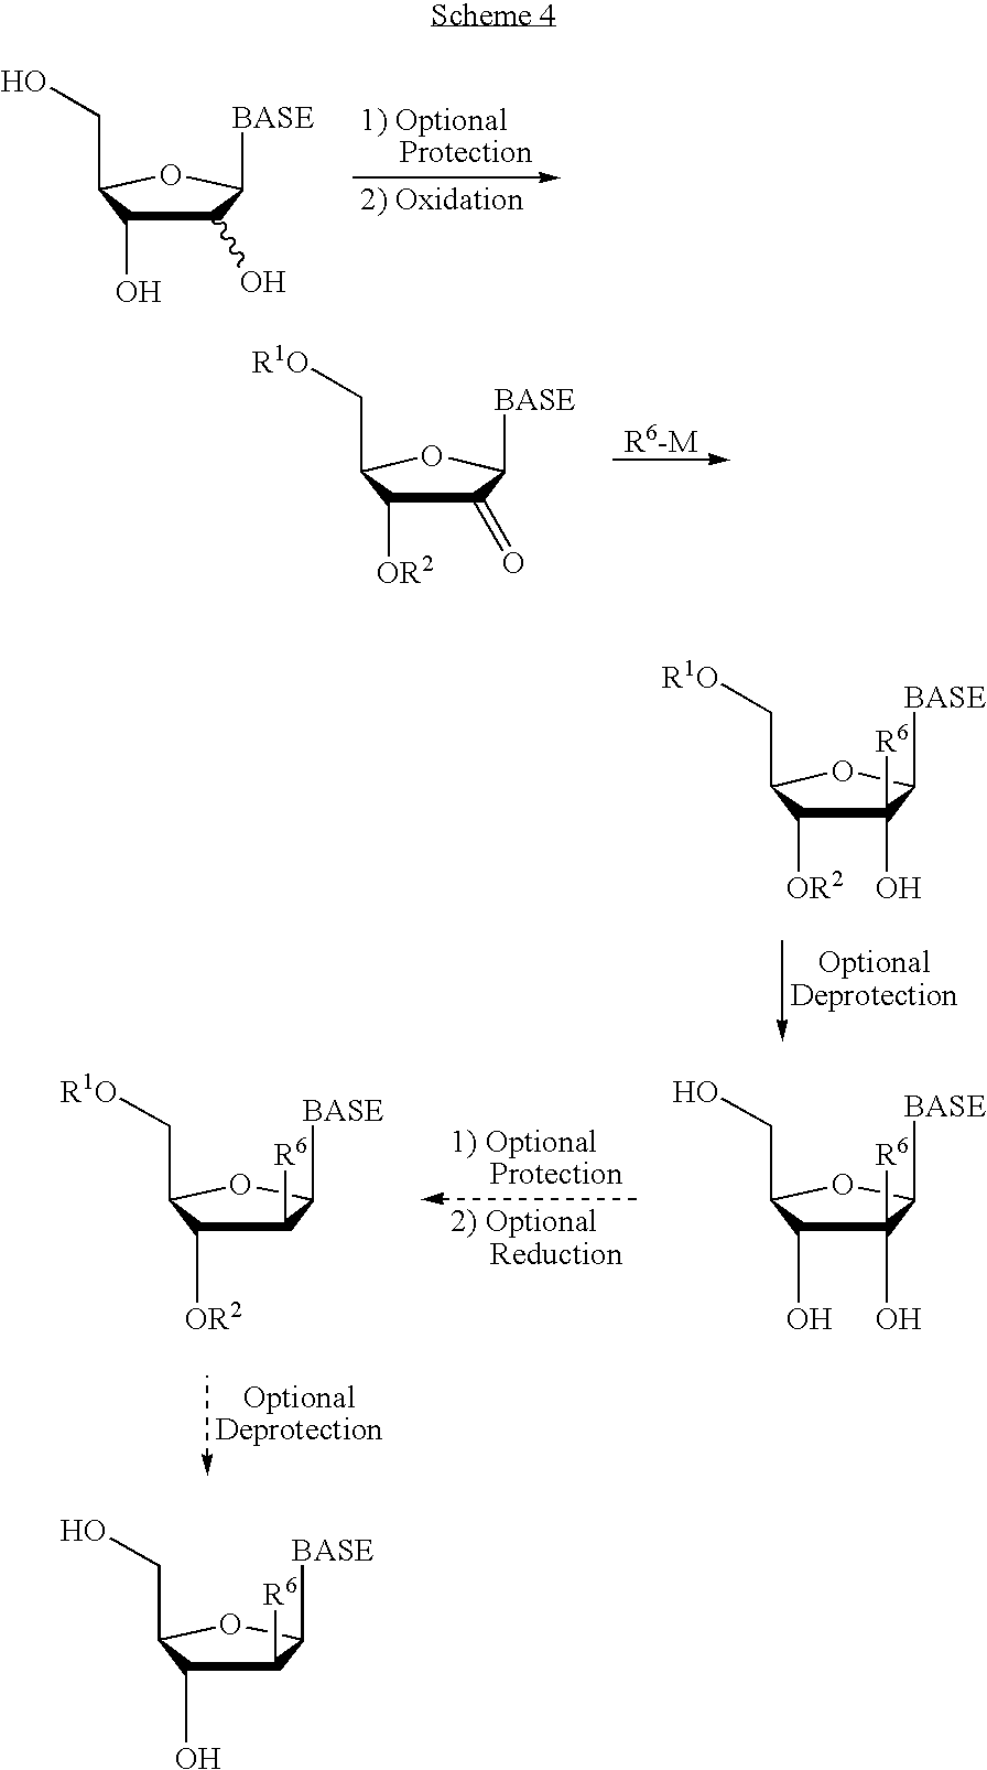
C1(O)([R6])C(O)C(CO)OC1[BASE].C1([R6])C([OR2])C(C[R1O])OC1[BASE].C1(O)C(O)C(CO)OC1[BASE].C1(=O)C([OR2])C(C[R1O])OC1[BASE].[R6-M].C1(O)([R6])C([OR2])C(C[R1O])OC1[BASE].C1([R6])C(O)C(CO)OC1[BASE]
